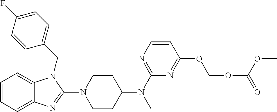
C1=CC=C2C(=C1)N(CC1=CC=C(F)C=C1)C(N1CCC(N(C3=NC=CC(OCOC(OC)=O)=N3)C)CC1)=N2
